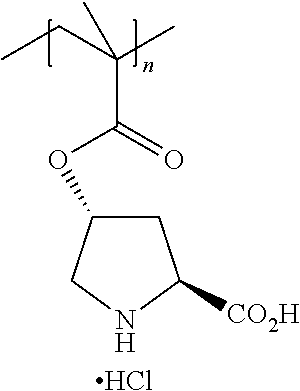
C1C(OC(C(CC)(C)C)=O)CNC1[CO2H].Cl
